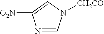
C1=NC([NO2])=CN1[CH2CO]
